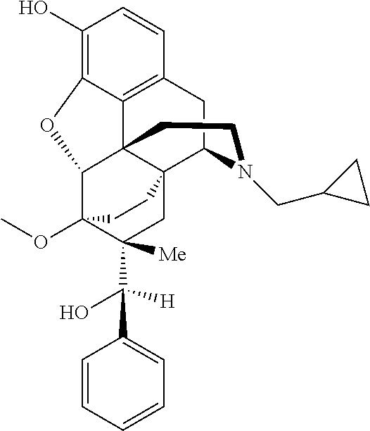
C1(O)=C2C3=C(C=C1)CC1N(CC4CC4)CCC34C(C3(OC)C(C([H])(O)C5=CC=CC=C5)([Me])CC41CC3)O2
